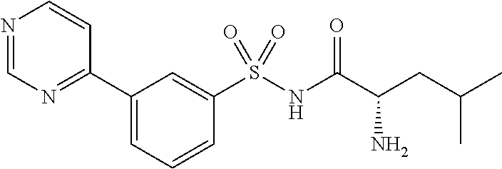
N1=CN=C(C2=CC=CC(S(NC(C(CC(C)C)N)=O)(=O)=O)=C2)C=C1
